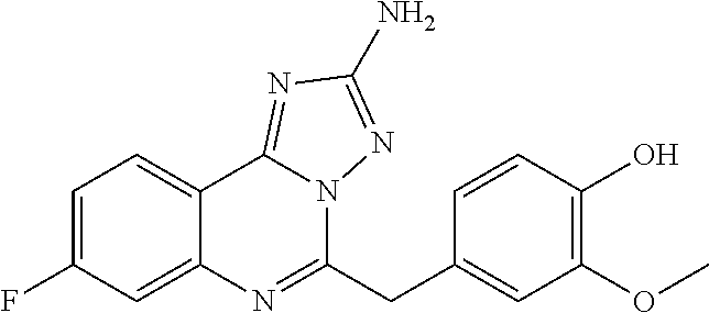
C1=C(F)C=C2C(=C1)C1=NC(N)=NN1C(CC1=CC(OC)=C(O)C=C1)=N2
